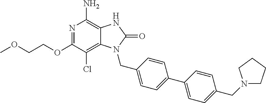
N1=C(OCCOC)C(Cl)=C2C(=C1N)NC(=O)N2CC1=CC=C(C2=CC=C(CN3CCCC3)C=C2)C=C1
